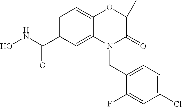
C1=C(C(NO)=O)C=C2C(=C1)OC(C)(C)C(=O)N2CC1=CC=C(Cl)C=C1F
